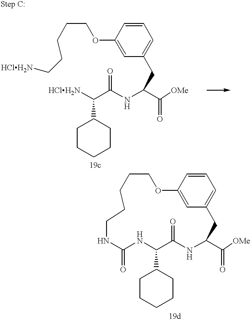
[HClH2N]C(C(NC(C([OMe])=O)CC1=CC=CC(OCCCCC[HClH2N])=C1)=O)C1CCCCC1.N1C(=O)NC(C2CCCCC2)C(=O)NC(C([OMe])=O)CC2=CC=CC(=C2)OCCCCC1
